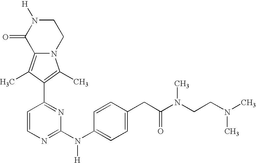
N12C(=C(C)C(C3=NC(N(C4=CC=C(CC(N(CCN(C)C)C)=O)C=C4)[H])=NC=C3)=C1C)C(=O)N([H])CC2
